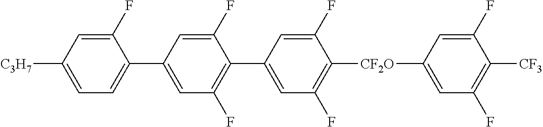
C1(F)=CC(C2=CC=C([C3H7])C=C2F)=CC(F)=C1C1=CC(F)=C([CF2O]C2=CC(F)=C([CF3])C(F)=C2)C(F)=C1
